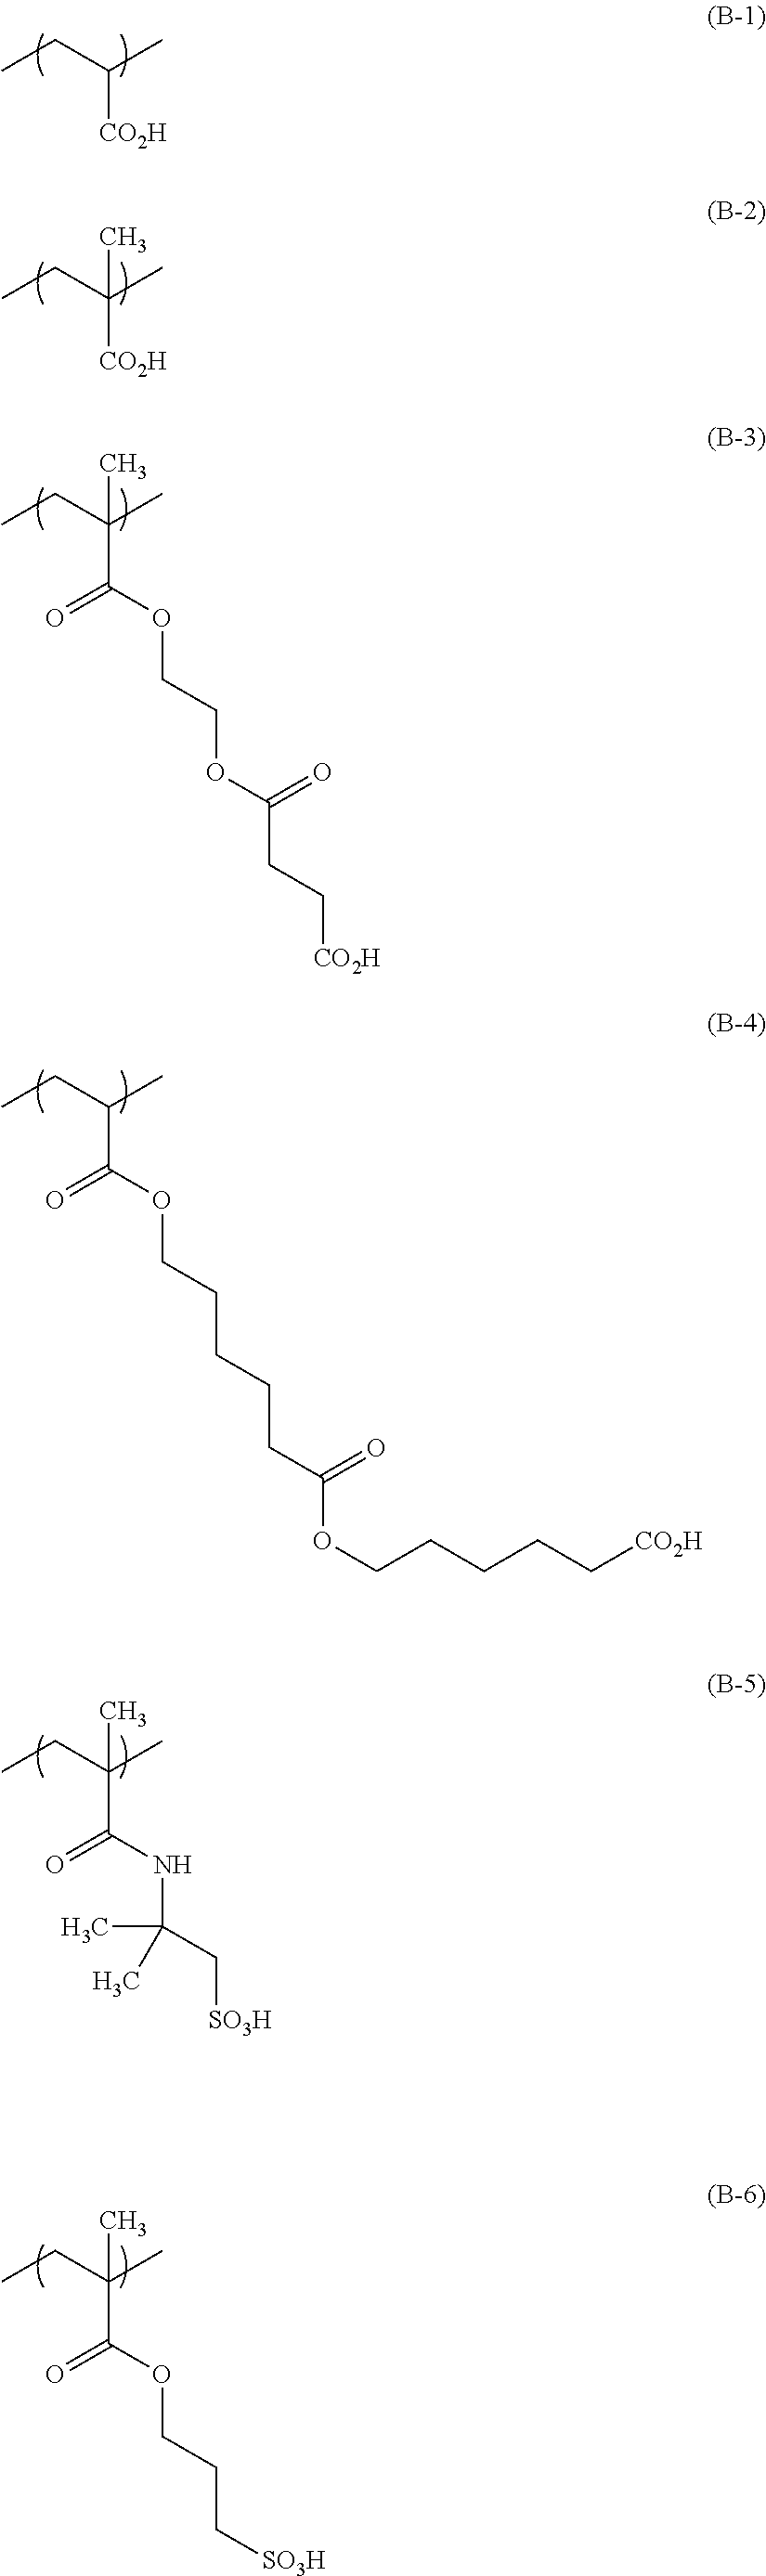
CCC(C)[CO2H].CCC(C)([CO2H])C.CCC(C)(C(OCCOC(CC[CO2H])=O)=O)C.CCC(C)C(OCCCCCC(OCCCCC[CO2H])=O)=O.CCC(C)(C)C(NC(C)(C[SO3H])C)=O.CCC(C)(C)C(OCCC[SO3H])=O
